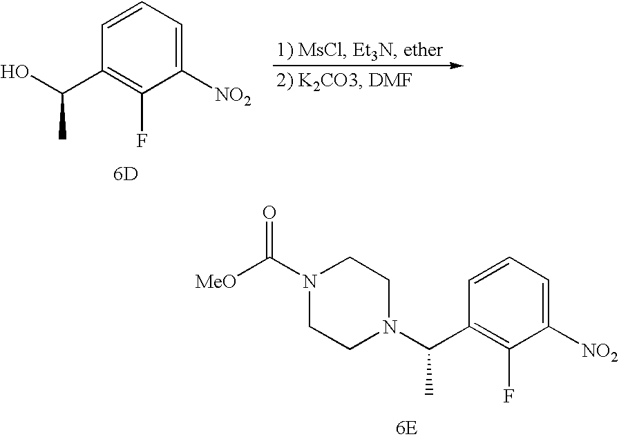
C1=CC=C([NO2])C(F)=C1C(O)C.[6D].C1=CC=C([NO2])C(F)=C1C(N1CCN(C([MeO])=O)CC1)C
